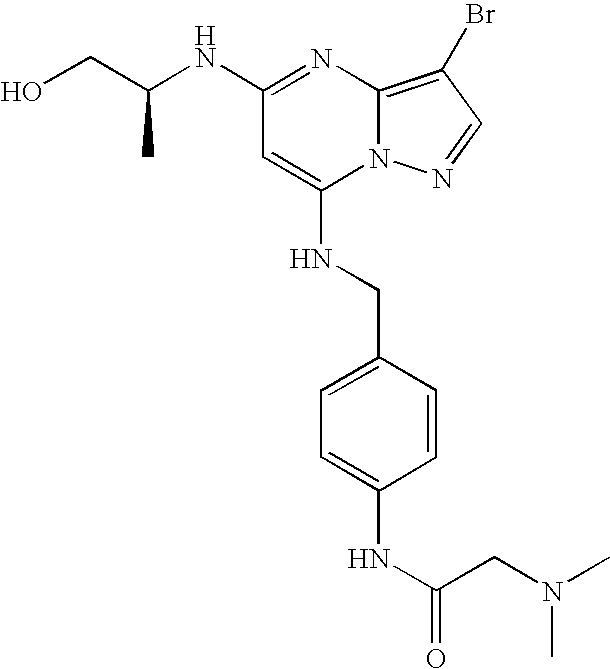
N(C1=NC2=C(Br)C=NN2C(NCC2=CC=C(NC(=O)CN(C)C)C=C2)=C1)C(CO)C
